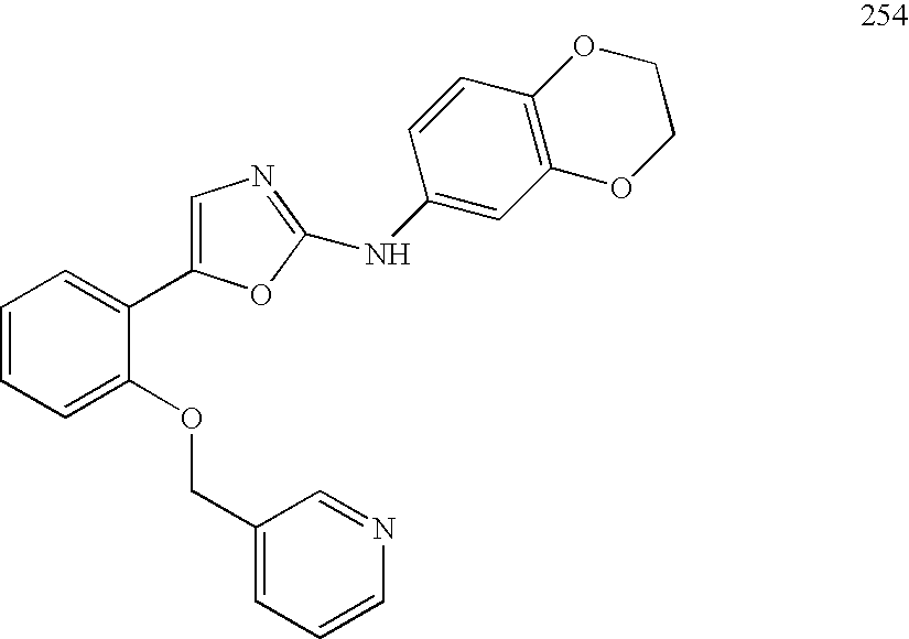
C1=CC=C(OCC2=CC=CN=C2)C(C2=CN=C(NC3=CC4=C(C=C3)OCCO4)O2)=C1
